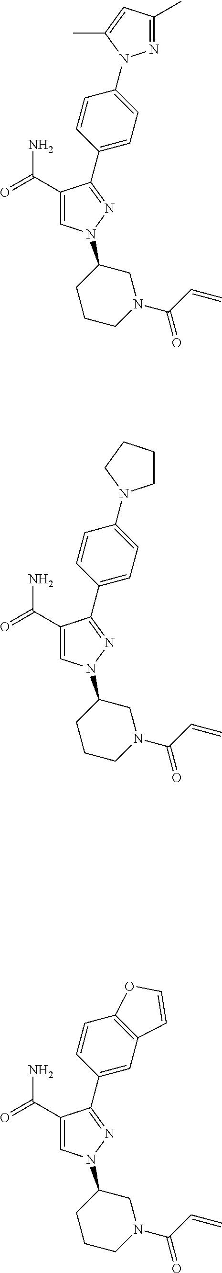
C1=CC(C2=NN(C3CCCN(C(=O)C=C)C3)C=C2C(=O)N)=CC=C1N1N=C(C)C=C1C.C1=CC(C2=NN(C3CCCN(C(=O)C=C)C3)C=C2C(=O)N)=CC=C1N1CCCC1.C1=CC(C2=NN(C3CCCN(C(=O)C=C)C3)C=C2C(=O)N)=CC2=C1OC=C2
